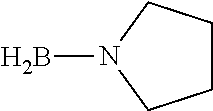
C1CCN(B)C1
